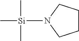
C1CCN([Si](C)(C)C)C1
